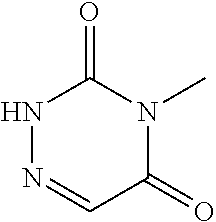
N1N=CC(=O)N(C)C1=O
